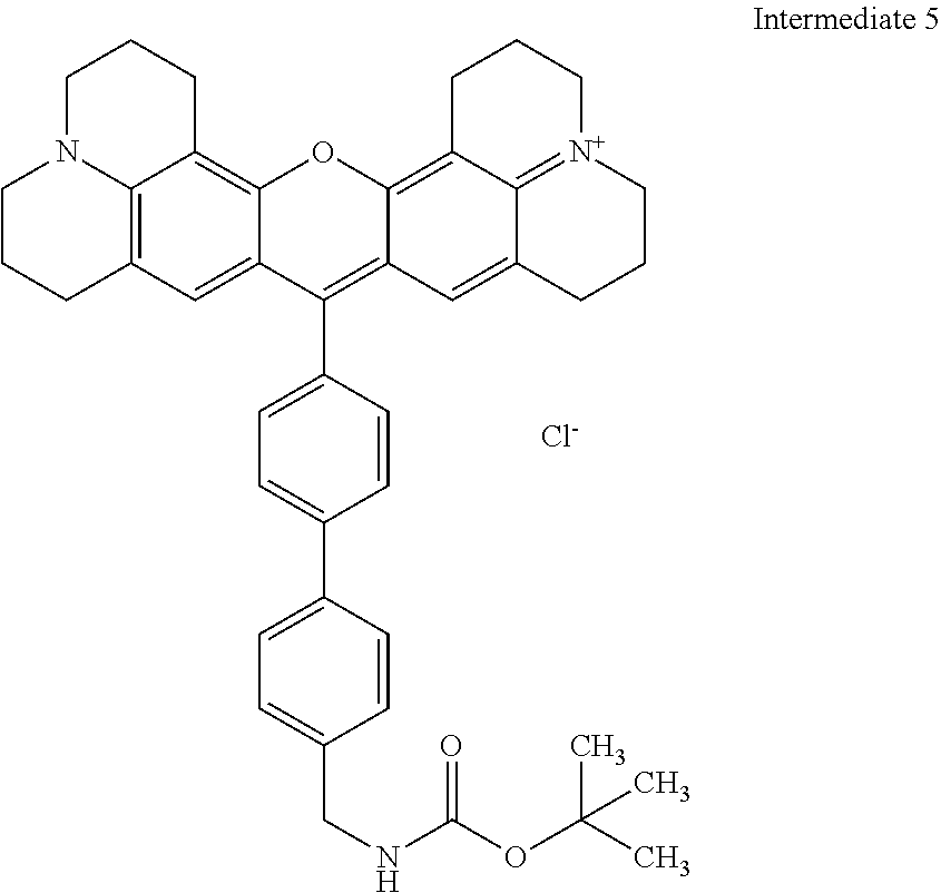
C1N2C3=C(CCC2)C=C2C(=C3CC1)OC1=C3C4=[N+](CCC3)CCCC4=CC1=C2C1=CC=C(C2=CC=C(CNC(OC(C)(C)C)=O)C=C2)C=C1.[Cl-]
